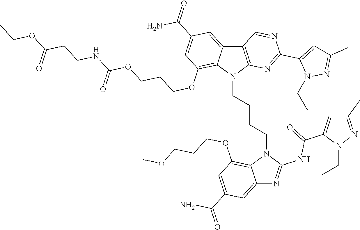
C12=CC(C(=O)N)=CC(OCCCOC)=C1N(CC=CCN1C3=C(C4=CC(C(=O)N)=CC(OCCCOC(NCCC(OCC)=O)=O)=C14)C=NC(C1=CC(C)=NN1CC)=N3)C(NC(C1=CC(C)=NN1CC)=O)=N2
